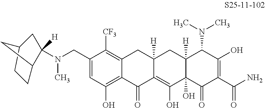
C12CCC(C(N(C)CC3=CC(O)=C4C(=C3[CF3])CC3([H])C(=C(O)C5(O)C([H])(C3)C(N(C)C)C(O)=C(C(N)=O)C5=O)C4=O)([H])C1)C2
